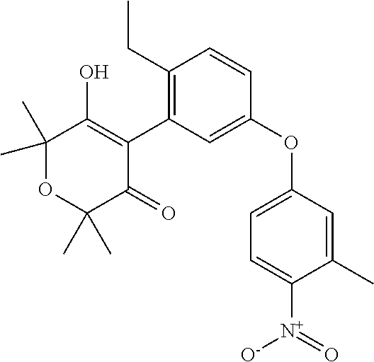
C1(C)(C)OC(C)(C)C(=O)C(C2=C(CC)C=CC(OC3=CC=C([N+](=O)[O-])C(C)=C3)=C2)=C1O
